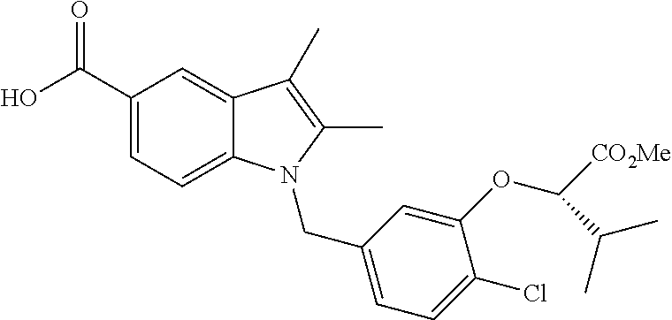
C1(C(O)=O)=CC=C2C(=C1)C(C)=C(C)N2CC1=CC=C(Cl)C(OC([CO2Me])C(C)C)=C1
